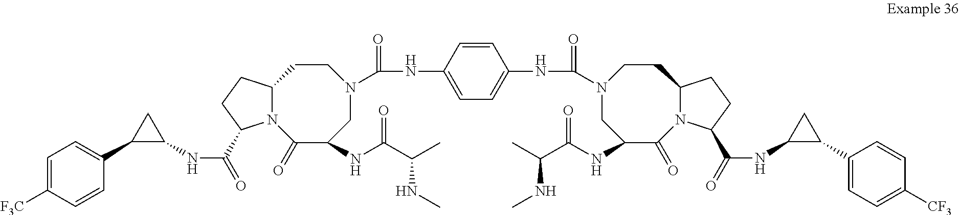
N12C(CCC1C(=O)NC1CC1C1=CC=C([F3C])C=C1)CCN(C(NC1=CC=C(NC(N3CC(NC(C(C)NC)=O)C(=O)N4C(CC3)CCC4C(=O)NC3C(C4=CC=C([CF3])C=C4)C3)=O)C=C1)=O)CC(NC(C(C)NC)=O)C2=O
